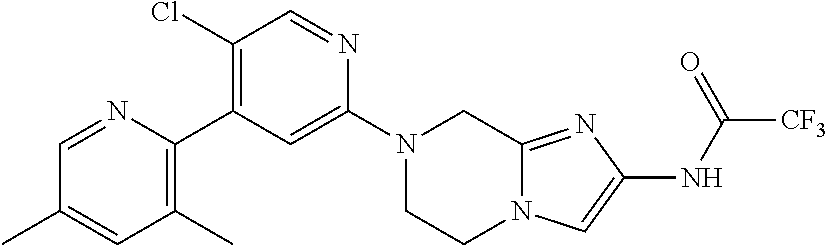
N1=CC(C)=CC(C)=C1C1=C(Cl)C=NC(N2CCN3C(=NC(NC([CF3])=O)=C3)C2)=C1
